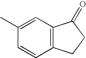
CC1=CC2=C(C=C1)CCC2=O
